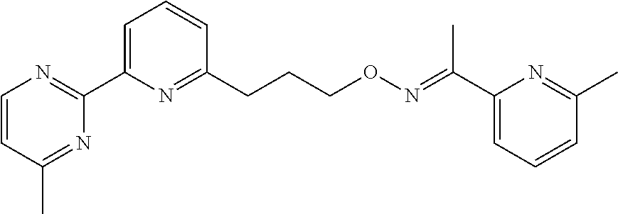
C1=CC(C)=NC(C2=CC=CC(CCCON=C(C3=CC=CC(C)=N3)C)=N2)=N1
